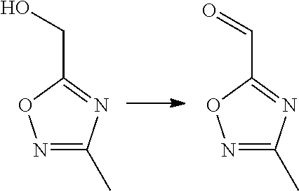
N1=C(C)N=C(C=O)O1.N1=C(C)N=C(CO)O1
